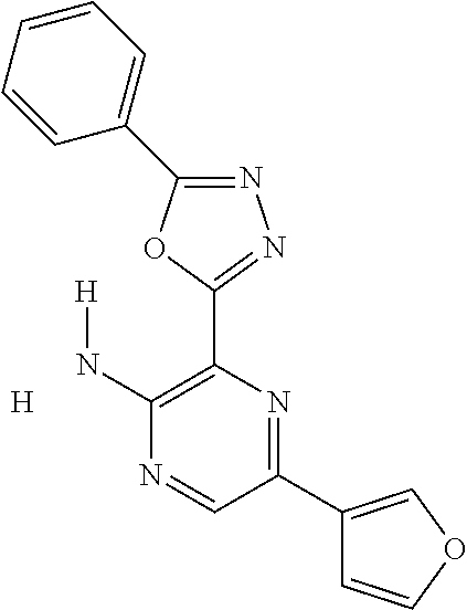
N1=C(C2=CC=CC=C2)OC(C2=C(N[H])N=CC(C3=COC=C3)=N2)=N1.[H]
